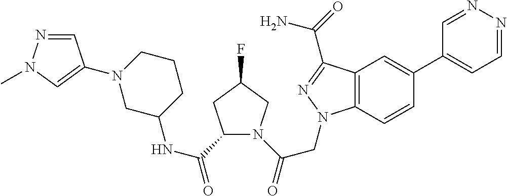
C1=NN=CC=C1C1=CC2=C(C=C1)N(CC(=O)N1CC(F)CC1C(NC1CN(C3=CN(C)N=C3)CCC1)=O)N=C2C(=O)N
